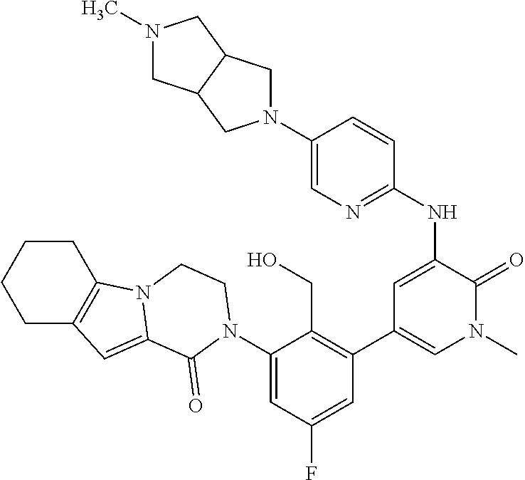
C1(N2C(=O)C3=CC4=C(CCCC4)N3CC2)=CC(F)=CC(C2=CN(C)C(=O)C(NC3=NC=C(N4CC5C(C4)CN(C)C5)C=C3)=C2)=C1CO
